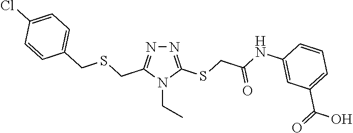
N1=C(SCC(NC2=CC(C(O)=O)=CC=C2)=O)N(CC)C(CSCC2=CC=C(Cl)C=C2)=N1
